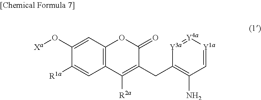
C1(O[Xa])=CC2=C(C=C1[R1a])C([R2a])=C(CC1=C(N)C=[Y1a][Y4a]=[Y3a]1)C(=O)O2
